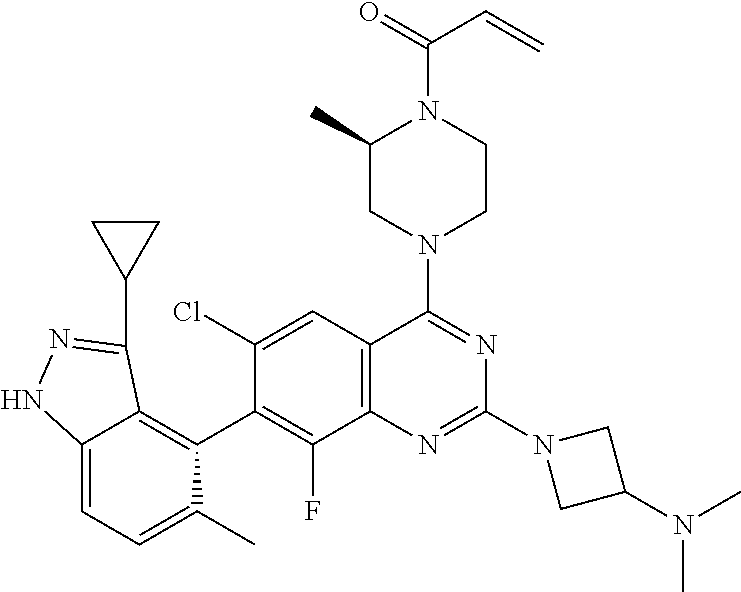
C12=C(C=C(Cl)C(C3=C4C(=CC=C3C)NN=C4C3CC3)=C1F)C(N1CCN(C(=O)C=C)C(C)C1)=NC(N1CC(N(C)C)C1)=N2
